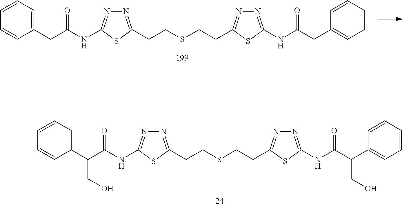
C1=CC(CC(NC2=NN=C(CCSCCC3=NN=C(NC(CC4=CC=CC=C4)=O)S3)S2)=O)=CC=C1.C1=CC(C(C(NC2=NN=C(CCSCCC3=NN=C(NC(C(C4=CC=CC=C4)CO)=O)S3)S2)=O)CO)=CC=C1
